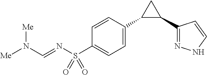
C1(C2=CC=C(S(N=CN([Me])[Me])(=O)=O)C=C2)C(C2=NNC=C2)C1
